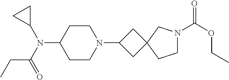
C1CN(C2CC3(C2)CCN(C(OCC)=O)C3)CCC1N(C(=O)CC)C1CC1
